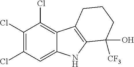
C1(Cl)=C(Cl)C=C2C(=C1Cl)C1=C(N2)C([CF3])(O)CCC1
